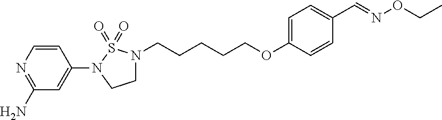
C1=CC(OCCCCCN2CCN(C3=CC(N)=NC=C3)S2(=O)=O)=CC=C1C=NOCC
